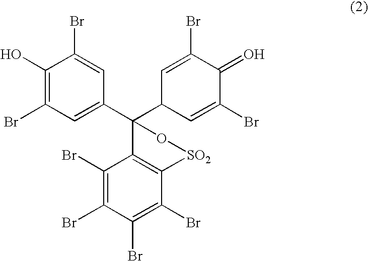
C1(O)=C(Br)C=C(C2(C3C=C(Br)C(=O)C(Br)=C3)C3=C([SO2]O2)C(Br)=C(Br)C(Br)=C3Br)C=C1Br
